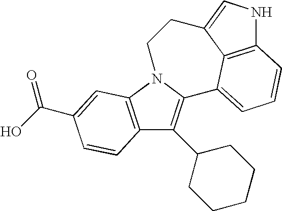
C12=C(N3C(=C1C1CCCCC1)C1=CC=CC4=C1C(=CN4)CC3)C=C(C(O)=O)C=C2
